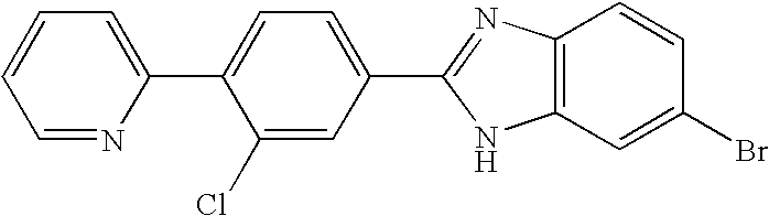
C1=NC(C2=CC=C(C3=NC4=C(C=C(Br)C=C4)N3)C=C2Cl)=CC=C1
